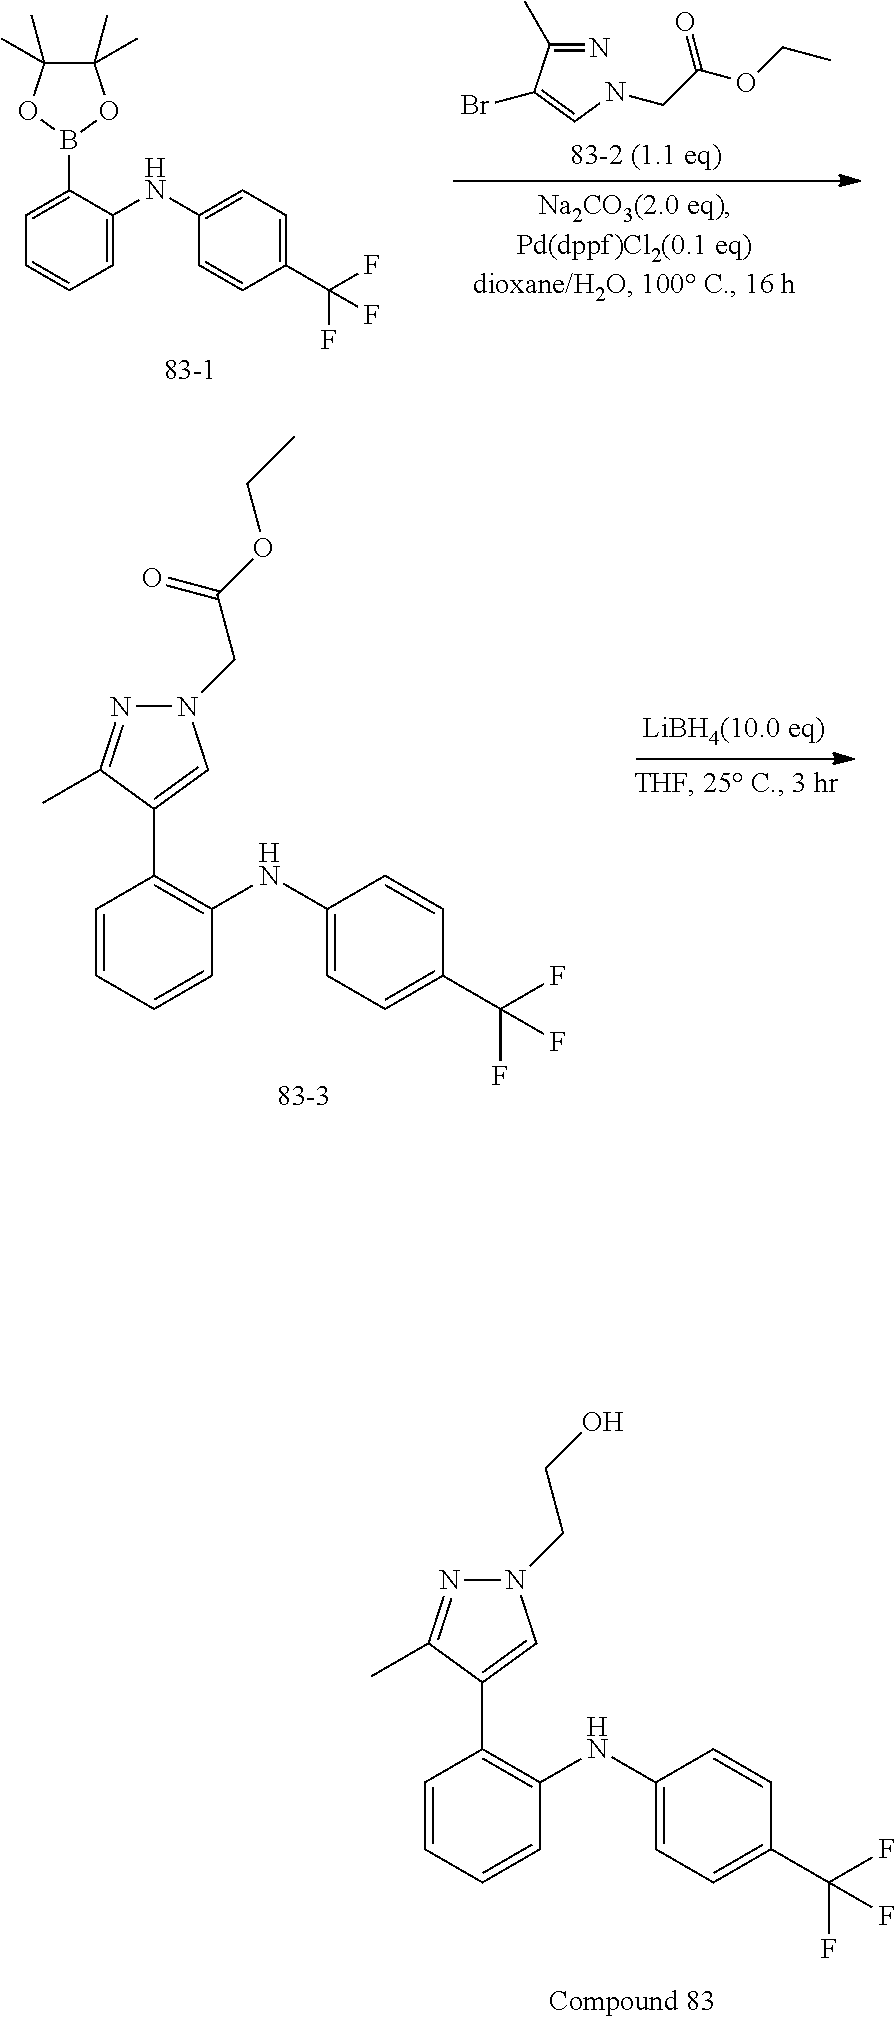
N=C(C(=CNCC(OCC)=O)Br)C.C1=C(B2OC(C)(C)C(C)(C)O2)C(NC2=CC=C(C(F)(F)F)C=C2)=CC=C1.C1=CC=CC(NC2=CC=C(C(F)(F)F)C=C2)=C1C1=CN(CC(OCC)=O)N=C1C.C1=CC=CC(NC2=CC=C(C(F)(F)F)C=C2)=C1C1=CN(CCO)N=C1C
